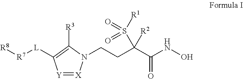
[Y]1=[X]N(CCC(C(=O)NO)([R2])S([R1])(=O)=O)C([R3])=C1[L][R7][R8]
